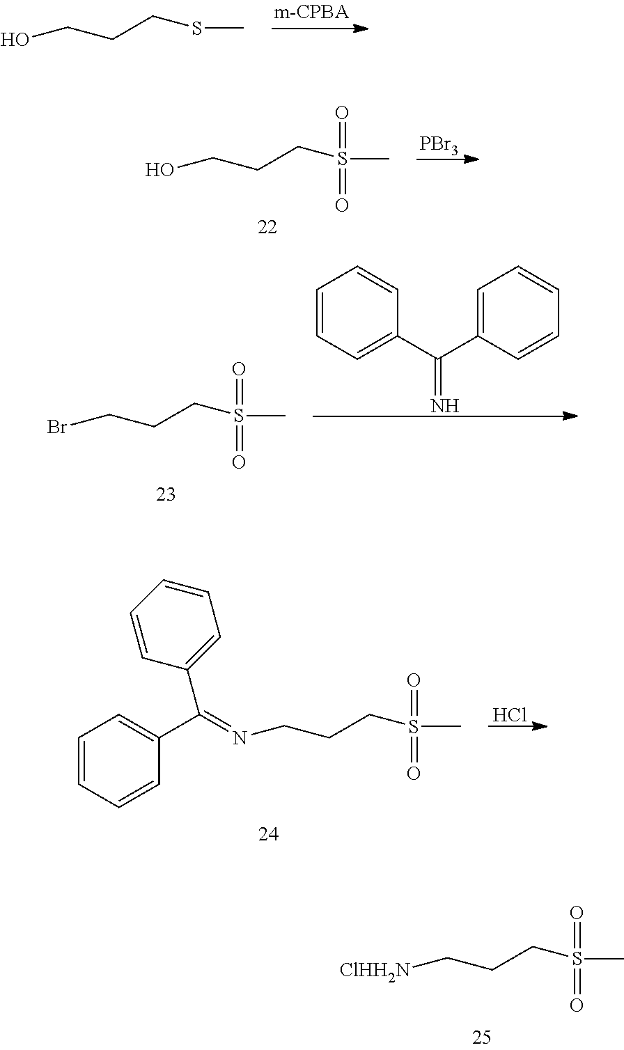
S(C)(=O)(=O)CCC[ClHH2N].S(C)CCCO.S(C)(=O)(=O)CCCO.[PBr3].S(C)(=O)(=O)CCCBr.C1=CC=C(C(C2=CC=CC=C2)=N)C=C1.S(C)(=O)(=O)CCCN=C(C1=CC=CC=C1)C1=CC=CC=C1.Cl
